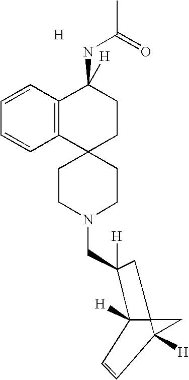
C123C([H])(C(CN4CCC5(CC4)CCC(NC(C)=O)([H])C4=C5C=CC=C4)([H])C1)C=CC2([H])C3.[H]
